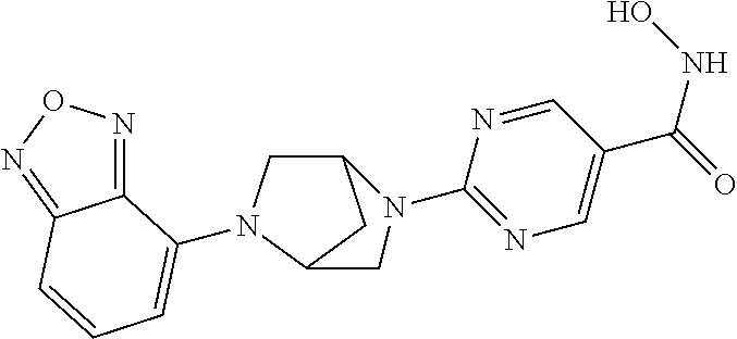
C12CN(C3=CC=CC4=NON=C43)C(C1)CN2C1=NC=C(C(NO)=O)C=N1
